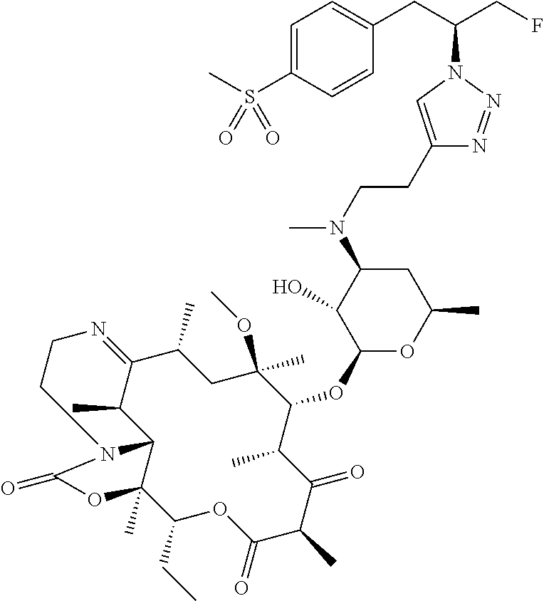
C1(C)C2=NCCN3C(C2C)C(C)(C(CC)OC(=O)C(C)C(=O)C(C)C(OC2OC(C)CC(N(CCC4=CN(C(CC5=CC=C(S(C)(=O)=O)C=C5)CF)N=N4)C)C2O)C(C)(OC)C1)OC3=O
